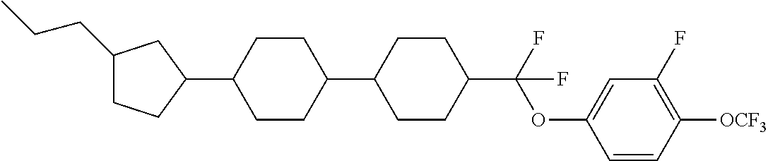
C1(CCC)CCC(C2CCC(C3CCC(C(OC4=CC(F)=C([OCF3])C=C4)(F)F)CC3)CC2)C1
